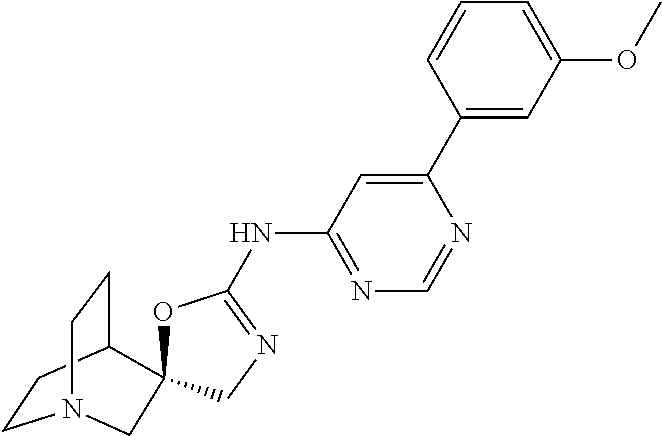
C1CC2CCN1CC21OC(NC2=NC=NC(C3=CC(OC)=CC=C3)=C2)=NC1
